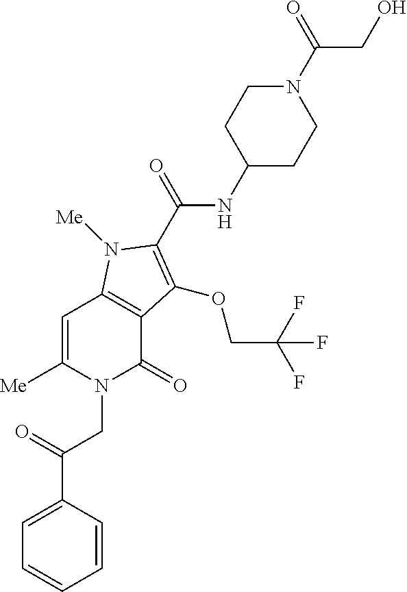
C1=CC(C(=O)CN2C(=O)C3=C(C=C2[Me])N([Me])C(C(=O)NC2CCN(C(CO)=O)CC2)=C3OCC(F)(F)F)=CC=C1
